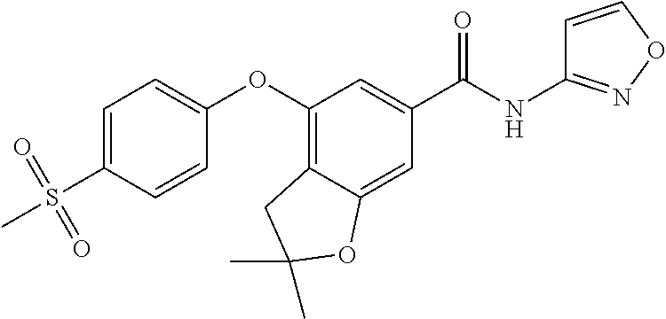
C1=C(S(C)(=O)=O)C=CC(OC2=C3C(=CC(C(NC4=NOC=C4)=O)=C2)OC(C)(C)C3)=C1
